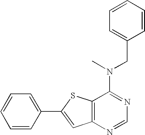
C1=C(C2=CC3=C(S2)C(N(C)CC2=CC=CC=C2)=NC=N3)C=CC=C1
